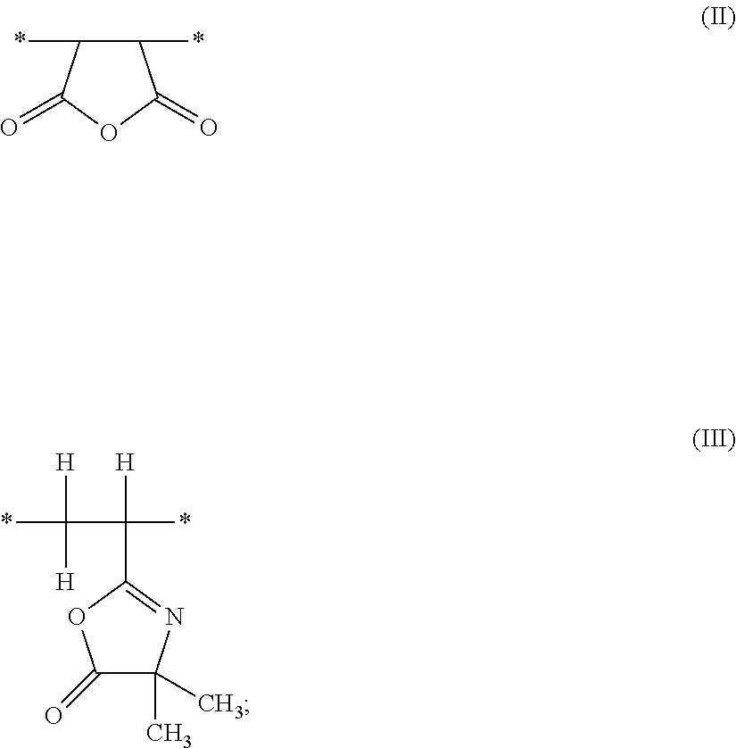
C1(*)C(*)C(=O)OC1=O.C(C(*)([H])[H])(*)([H])C1=NC(C)(C)C(=O)O1
